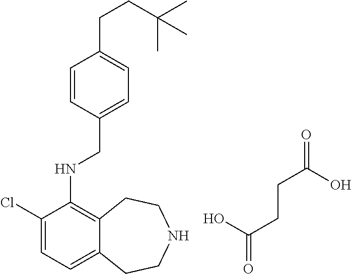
C1=CC(CNC2=C3C(=CC=C2Cl)CCNCC3)=CC=C1CCC(C)(C)C.OC(CCC(=O)O)=O
